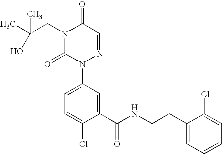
C1(C(NCCC2=CC=CC=C2Cl)=O)=CC(N2N=CC(=O)N(CC(C)(O)C)C2=O)=CC=C1Cl
